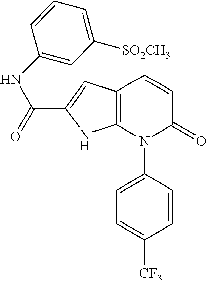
C12=C(N(C3=CC=C([CF3])C=C3)C(=O)C=C1)NC(C(=O)NC1=CC([SO2CH3])=CC=C1)=C2
